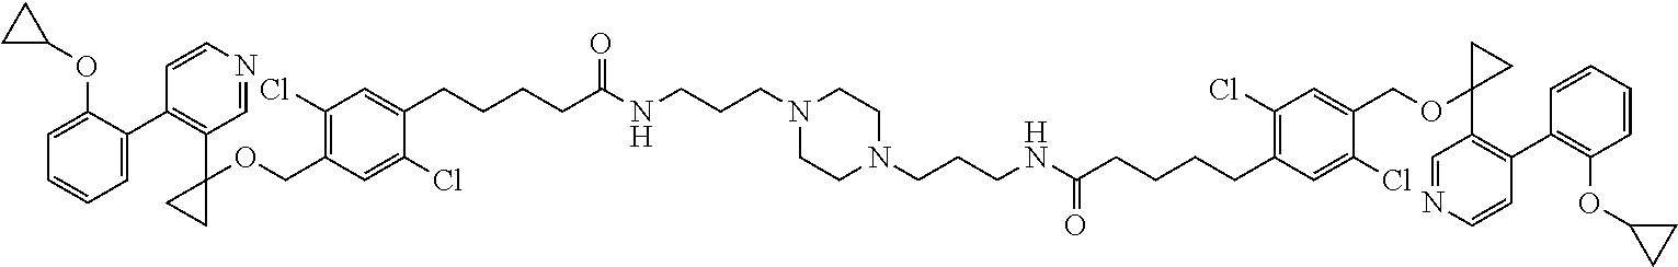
O(CC1=C(Cl)C=C(CCCCC(NCCCN2CCN(CCCNC(CCCCC3=C(Cl)C=C(COC4(C5=C(C6=C(OC7CC7)C=CC=C6)C=CN=C5)CC4)C(Cl)=C3)=O)CC2)=O)C(Cl)=C1)C1(C2=C(C3=CC=CC=C3OC3CC3)C=CN=C2)CC1
